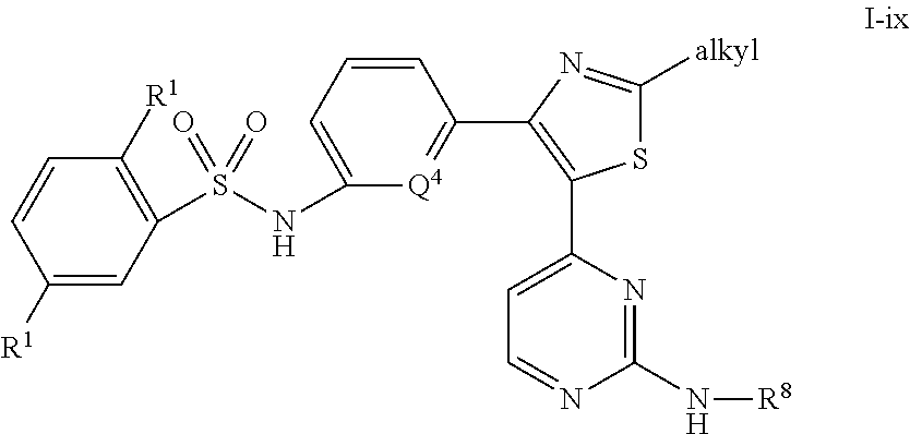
C1([R1])=CC(S(NC2=CC=CC(C3=C(C4=CC=NC(N[R8])=N4)SC([alkyl])=N3)=[Q4]2)(=O)=O)=C([R1])C=C1
